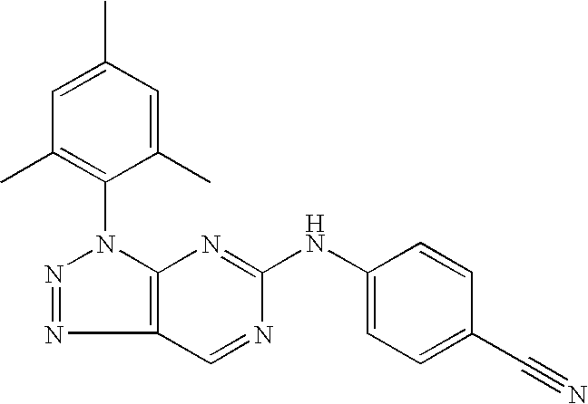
C1=C(C)C=C(C)C(N2C3=C(N=N2)C=NC(NC2=CC=C(C#N)C=C2)=N3)=C1C
